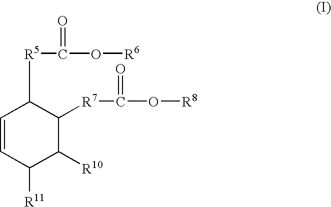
C1=CC([R11])C([R10])C([R7]C(O[R8])=O)C1[R5]C(O[R6])=O
